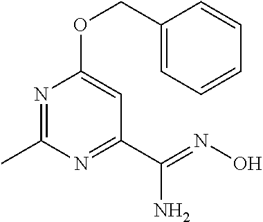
N1=C(C)N=C(C(=NO)N)C=C1OCC1=CC=CC=C1
